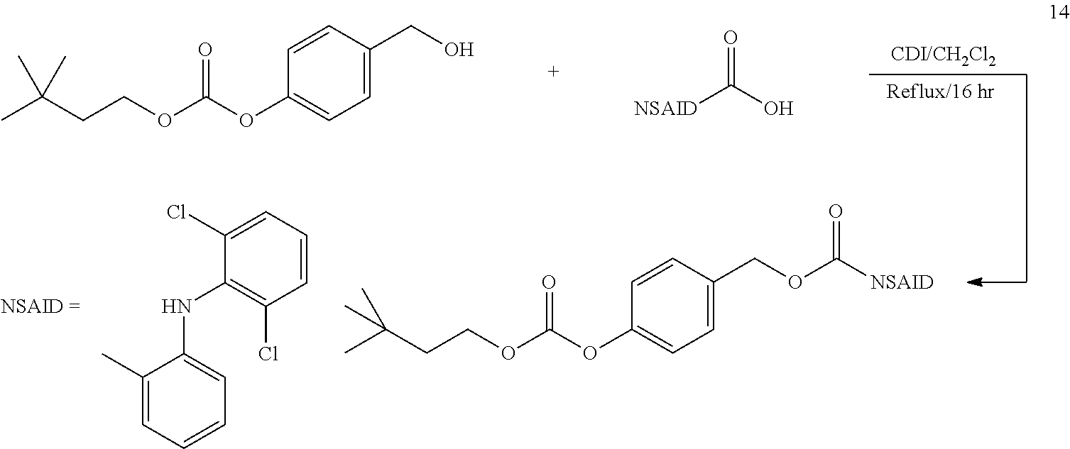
C1(Cl)=CC=CC(Cl)=C1NC1=CC=CC=C1C.CC(CCOC(OC1=CC=C(CO)C=C1)=O)(C)C.O=C(O)[NSAID].C1=CC(COC(=O)[NSAID])=CC=C1OC(OCCC(C)(C)C)=O
